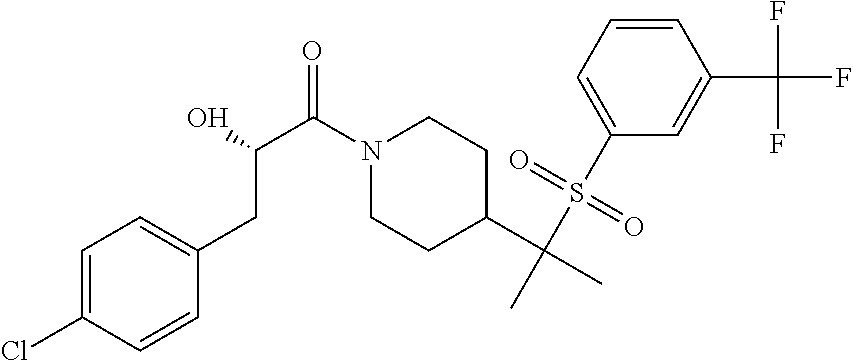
N1(C(C(O)CC2=CC=C(Cl)C=C2)=O)CCC(C(C)(S(C2=CC=CC(C(F)(F)F)=C2)(=O)=O)C)CC1
